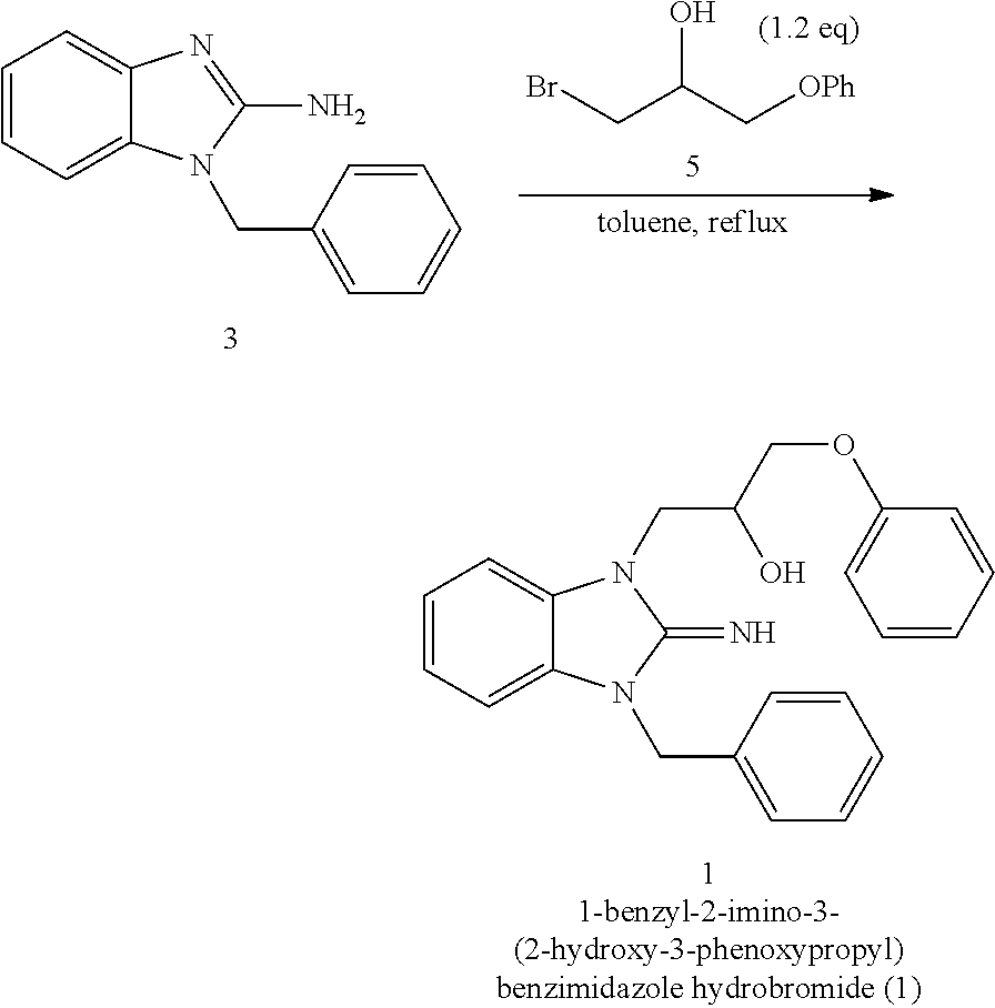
C1=CC=C2C(=C1)N=C(N)N2CC1=CC=CC=C1.OC(C[OPh])CBr.C1=CC=C2C(=C1)N(CC(COC1=CC=CC=C1)O)C(=N)N2CC1=CC=CC=C1
